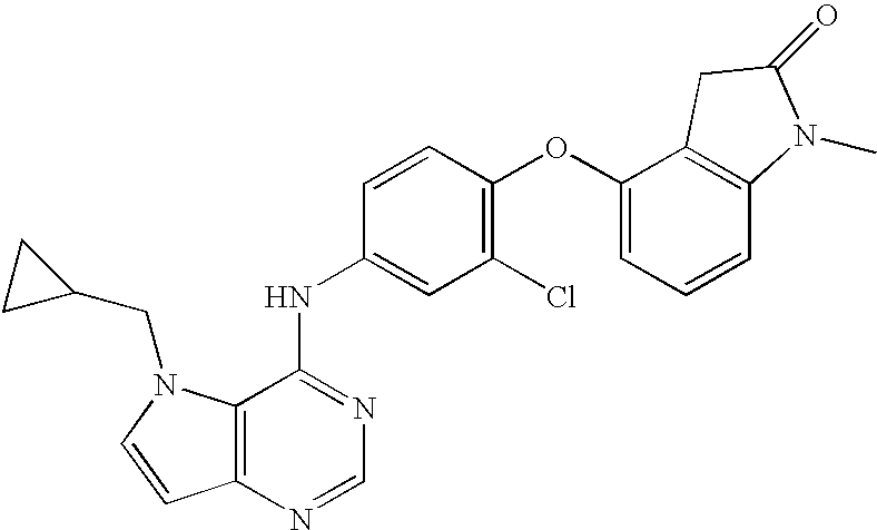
C12=C(N=CN=C1NC1=CC(Cl)=C(OC3=CC=CC4=C3CC(=O)N4C)C=C1)C=CN2CC1CC1
